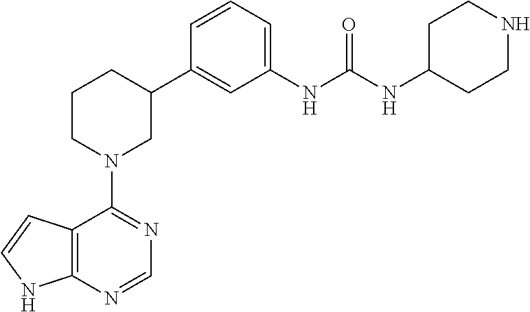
C12=C(NC=C1)N=CN=C2N1CC(C2=CC(NC(NC3CCNCC3)=O)=CC=C2)CCC1
